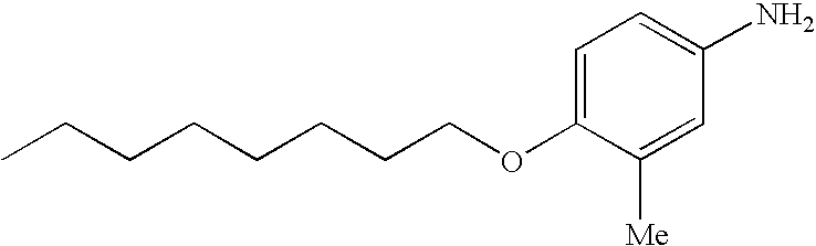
C1=C(OCCCCCCCC)C([Me])=CC(N)=C1
